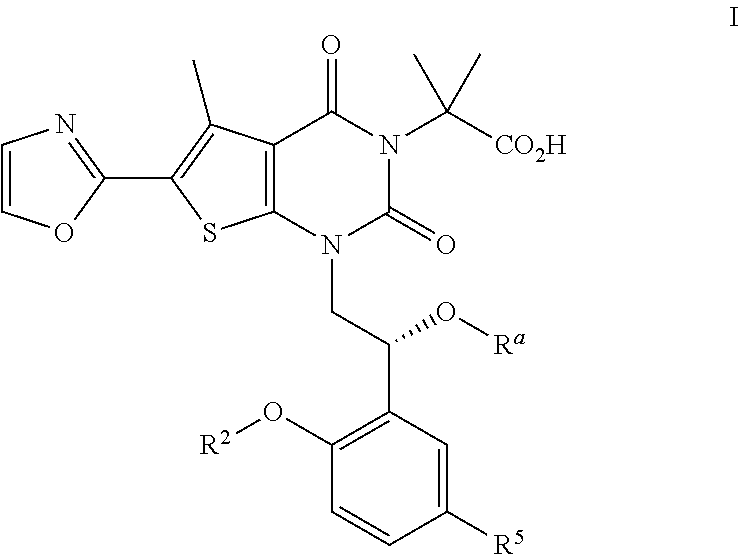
C12=C(N(CC(C3=C(O[R2])C=CC([R5])=C3)O[Ra])C(=O)N(C([CO2H])(C)C)C1=O)SC(C1=NC=CO1)=C2C
